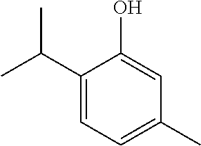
C1(C(C)C)=CC=C(C)C=C1O
